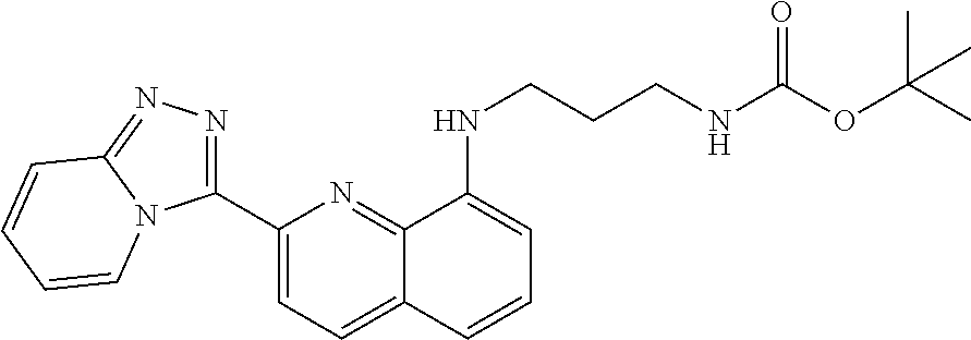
C1(C2=NN=C3N2C=CC=C3)=CC=C2C(=N1)C(NCCCNC(OC(C)(C)C)=O)=CC=C2
